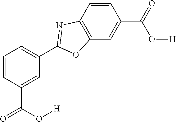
C1=C(C(O[H])=O)C=CC=C1C1=NC2=C(C=C(C(=O)O[H])C=C2)O1
